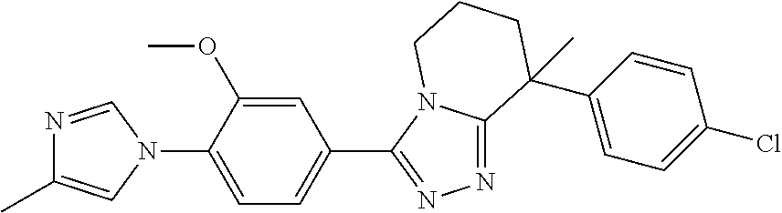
N1=CN(C2=CC=C(C3=NN=C4N3CCCC4(C3=CC=C(Cl)C=C3)C)C=C2OC)C=C1C
